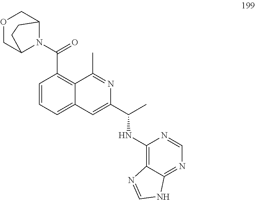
C1=CC=C2C(=C1C(=O)N1C3COCC1CC3)C(C)=NC(C(C)NC1=C3C(=NC=N1)NC=N3)=C2
